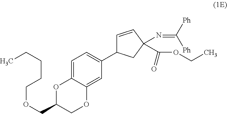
C1=C2C(=CC(C3C=CC(N=C([Ph])[Ph])(C(OCC)=O)C3)=C1)OCC(COCCCCC)O2
